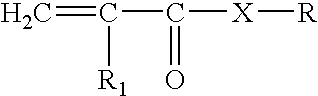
C(=C)([R1])C([X][R])=O
